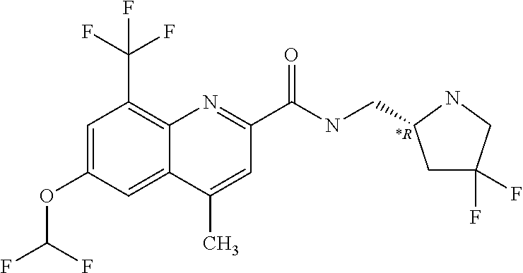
C1(C)=CC(C(NCC2CC(F)(F)CN2)=O)=NC2=C(C(F)(F)F)C=C(OC(F)F)C=C12.[*R]
